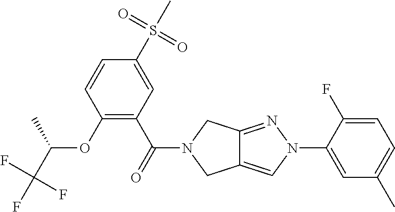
C1(C)=CC=C(F)C(N2C=C3C(=N2)CN(C(=O)C2=C(OC(C(F)(F)F)C)C=CC(S(C)(=O)=O)=C2)C3)=C1
